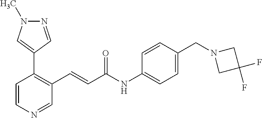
C1=CN=CC(C=CC(=O)NC2=CC=C(CN3CC(F)(F)C3)C=C2)=C1C1=CN(C)N=C1
